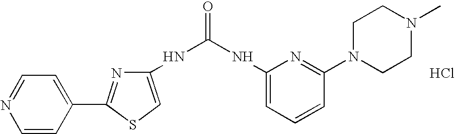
O=C(NC1=CSC(C2=CC=NC=C2)=N1)NC1=CC=CC(N2CCN(C)CC2)=N1.Cl
